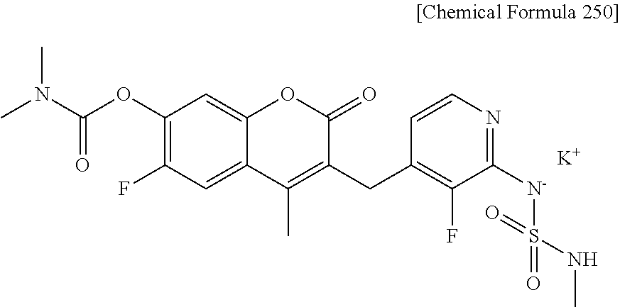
[K].C1(OC(=O)N(C)C)=C(F)C=C2C(=C1)OC(=O)C(CC1=C(F)C([N-]S(=O)(NC)=O)=NC=C1)=C2C
